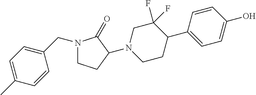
N1(CC2=CC=C(C)C=C2)CCC(N2CCC(C3=CC=C(O)C=C3)C(F)(F)C2)C1=O
